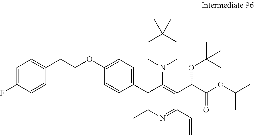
C1=C(F)C=CC(CCOC2=CC=C(C3=C(C)N=C(C=C)C(C(C(OC(C)C)=O)OC(C)(C)C)=C3N3CCC(C)(C)CC3)C=C2)=C1
